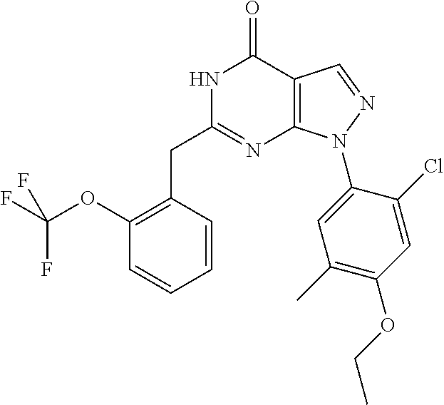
C1(OC(F)(F)F)=C(CC2=NC3=C(C(=O)N2)C=NN3C2=CC(C)=C(OCC)C=C2Cl)C=CC=C1
